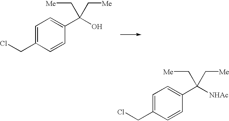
C1=C(CCl)C=CC(C([NHAc])(C[Me])C[Me])=C1.C1=C(CCl)C=CC(C(O)(C[Me])C[Me])=C1
